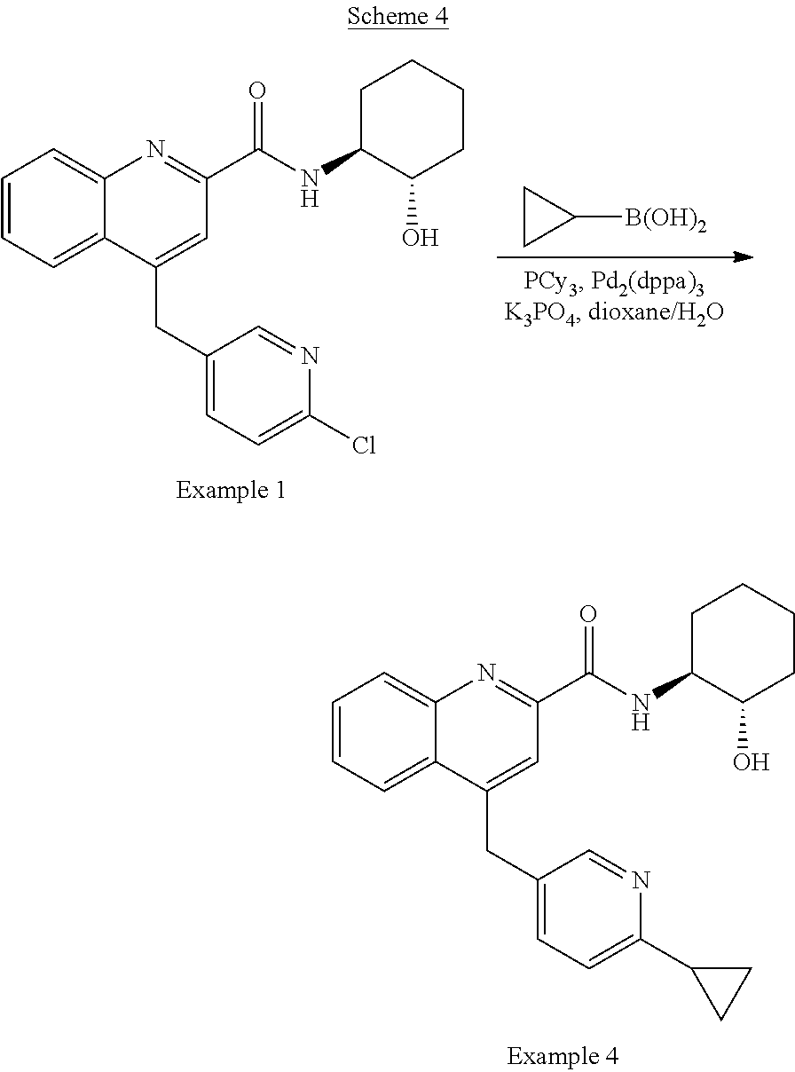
C1CC1[B(OH)2].C1=CC=C2C(=C1)N=C(C(NC1C(O)CCCC1)=O)C=C2CC1=CC=C(Cl)N=C1.C1=CC=C2C(=C1)N=C(C(NC1C(O)CCCC1)=O)C=C2CC1=CC=C(C2CC2)N=C1
